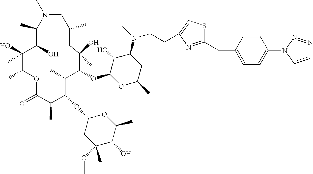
C1(C)C(O)C(O)(C)C(CC)OC(=O)C(C)C(OC2CC(C)(OC)C(O)C(C)O2)C(C)C(OC2OC(C)CC(N(C)CCC3=CSC(CC4=CC=C(N5N=NC=C5)C=C4)=N3)C2O)C(O)(C)CC(C)CN1C
